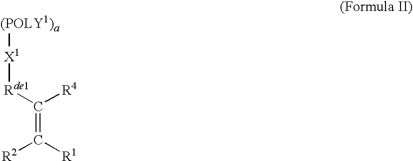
C(=C([R1])[R2])([Rde1][X1][(POLY1)a])[R4]
